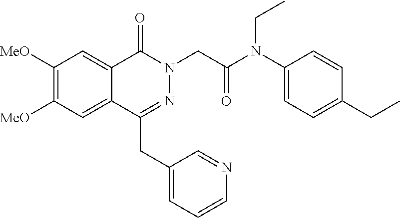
C1([MeO])=C([MeO])C=C2C(=C1)C(=O)N(CC(N(C1=CC=C(CC)C=C1)CC)=O)N=C2CC1=CC=CN=C1
